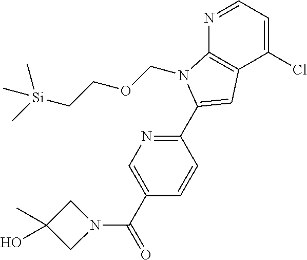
N1=CC=C(Cl)C2=C1N(COCC[Si](C)(C)C)C(C1=NC=C(C(N3CC(C)(O)C3)=O)C=C1)=C2
